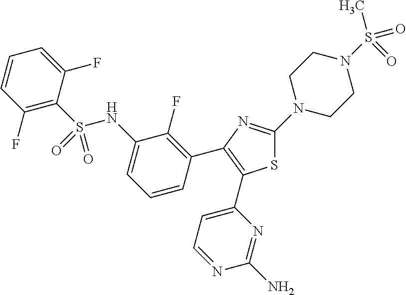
C1(F)=C(S(NC2=CC=CC(C3=C(C4=CC=NC(N)=N4)SC(N4CCN(S(C)(=O)=O)CC4)=N3)=C2F)(=O)=O)C(F)=CC=C1
